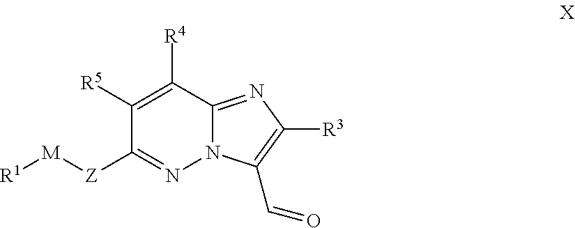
C1([R5])=C([R4])C2=NC([R3])=C(C=O)N2N=C1[Z][M][R1]
